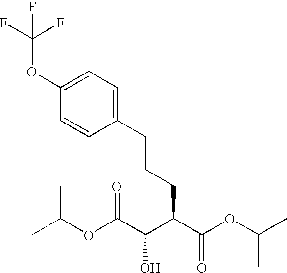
FC(OC1=CC=C(CCCC(C(C(OC(C)C)=O)O)C(OC(C)C)=O)C=C1)(F)F
